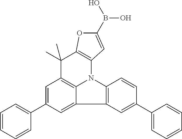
C1=C(C2=CC=CC=C2)C=C2C3=C1C(C)(C)C1=C(N3C3=C2C=C(C2=CC=CC=C2)C=C3)C=C(B(O)O)O1
